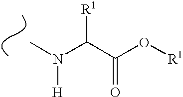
CN(C(C(O[R1])=O)[R1])[H]
